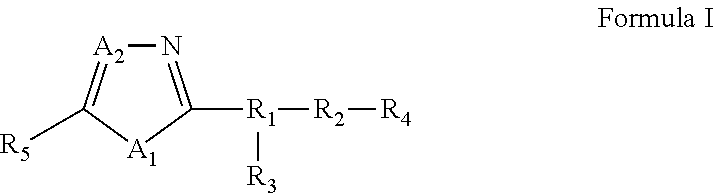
N1=C([R1]([R3])[R2][R4])[A1]C([R5])=[A2]1
